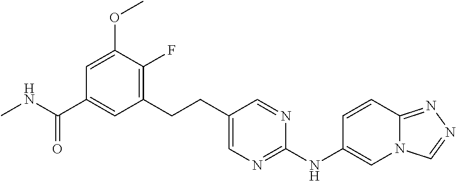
CNC(C1=CC(CCC2=CN=C(NC3=CN4C(=NN=C4)C=C3)N=C2)=C(F)C(OC)=C1)=O
